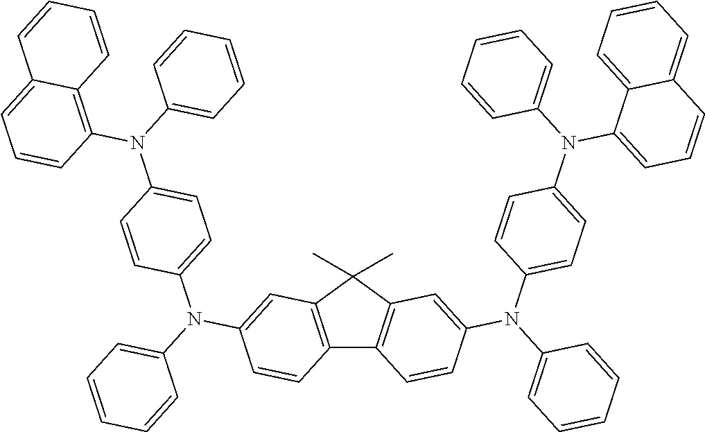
C12=C(C(C)(C)C3=C1C=CC(N(C1=CC=C(N(C4=CC=CC5=CC=CC=C45)C4=CC=CC=C4)C=C1)C1=CC=CC=C1)=C3)C=C(N(C1=CC=C(N(C3=C4C(=CC=C3)C=CC=C4)C3=CC=CC=C3)C=C1)C1=CC=CC=C1)C=C2
